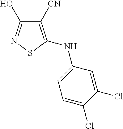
C1([CN])=C(NC2=CC=C(Cl)C(Cl)=C2)SN=C1O
